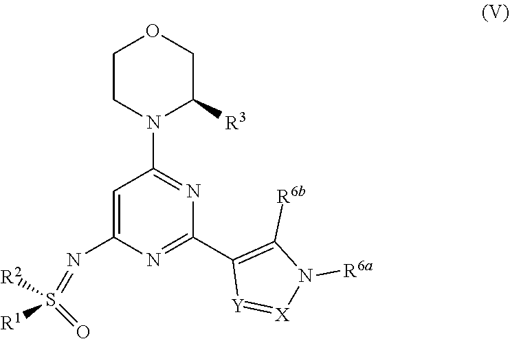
N(C1=CC(N2CCOCC2[R3])=NC(C2=C([R6b])N([R6a])[X]=[Y]2)=N1)=S([R1])(=O)[R2]
